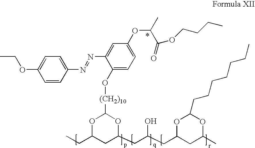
C1=C(N=NC2=CC=C(OCC)C=C2)C(O[(CH2)10]C2OC(CC)CC(CC(CC3CC(C)OC(CCCCCCC)O3)O)O2)=CC=C1OC(C(=O)OCCCC)C
